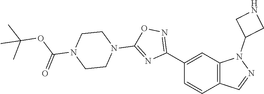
C1(C2=NOC(N3CCN(C(=O)OC(C)(C)C)CC3)=N2)=CC2=C(C=C1)C=NN2C1CNC1
